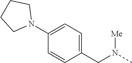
C1(N2CCCC2)=CC=C(CN([Me])C)C=C1
